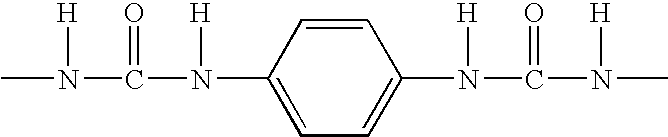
CN(C(=O)N(C1=CC=C(N(C(N(C)[H])=O)[H])C=C1)[H])[H]
